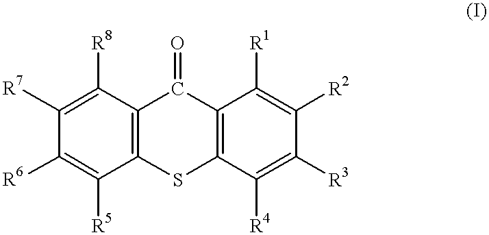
C12=C(C([R8])=C([R7])C([R6])=C1[R5])C(=O)C1=C(S2)C([R4])=C([R3])C([R2])=C1[R1]
